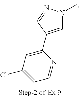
C1(C2=CN(C)N=C2)=CC(Cl)=CC=N1
